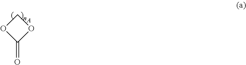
C1OC(=O)O1.[A]
